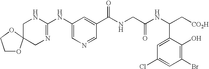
C1(NC2=NCC3(CN2)OCCO3)=CN=CC(C(NCC(NC(C2=CC(Cl)=CC(Br)=C2O)C[CO2H])=O)=O)=C1
